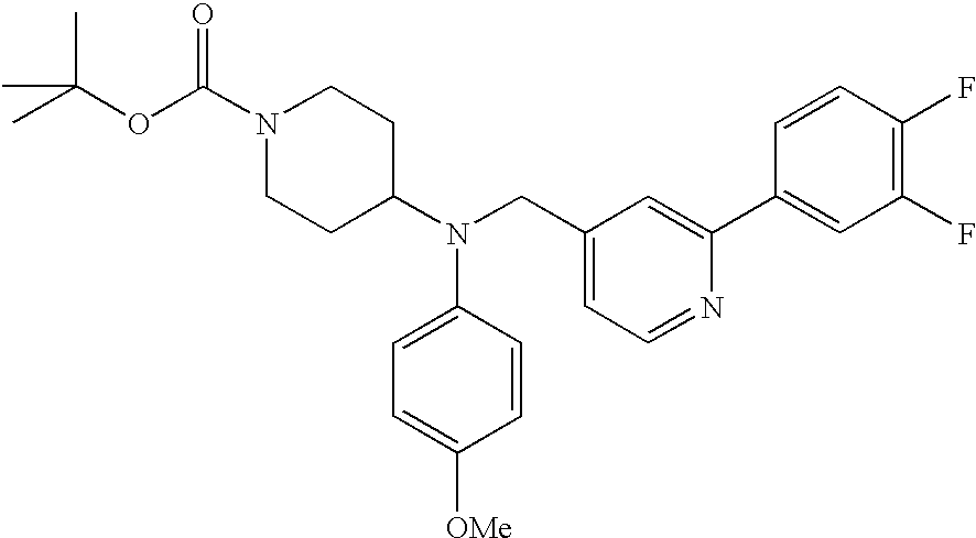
N1(C(OC(C)(C)C)=O)CCC(N(CC2=CC=NC(C3=CC(F)=C(F)C=C3)=C2)C2=CC=C([OMe])C=C2)CC1
